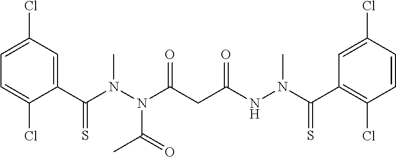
C1(C(N(N(C(CC(NN(C(C2=C(Cl)C=CC(Cl)=C2)=S)C)=O)=O)C(=O)C)C)=S)=CC(Cl)=CC=C1Cl
